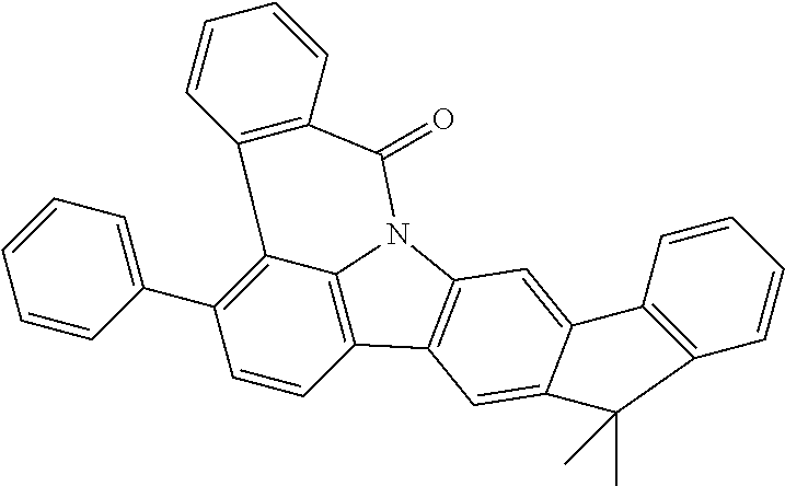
C1=CC2=C3C(=C1C1=CC=CC=C1)C1=C(C(=O)N3C3=C2C=C2C(=C3)C3=C(C=CC=C3)C2(C)C)C=CC=C1
